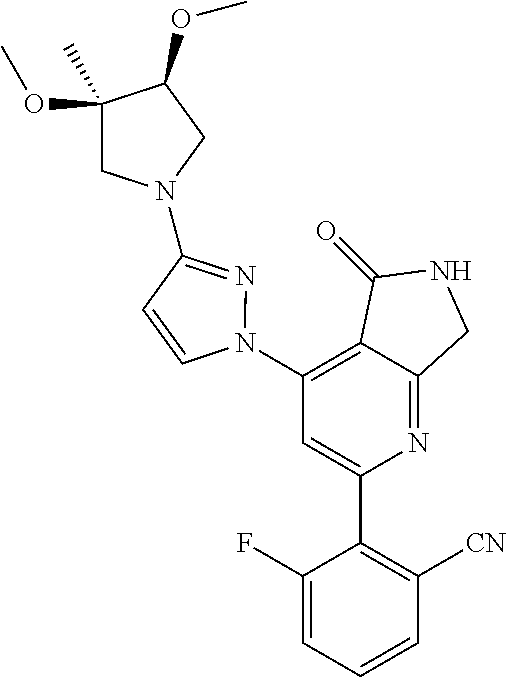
C1(N2N=C(N3CC(OC)(C)C(OC)C3)C=C2)=C2C(=NC(C3=C([CN])C=CC=C3F)=C1)CNC2=O
